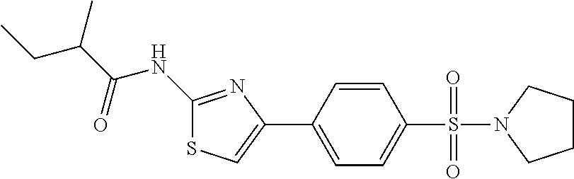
C1(NC(C(C)CC)=O)=NC(C2=CC=C(S(=O)(=O)N3CCCC3)C=C2)=CS1
